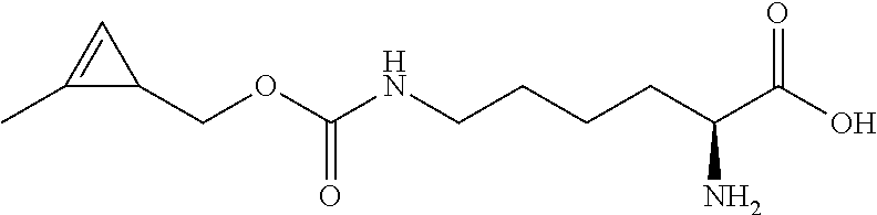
O(C(NCCCCC(C(O)=O)N)=O)CC1C=C1C
